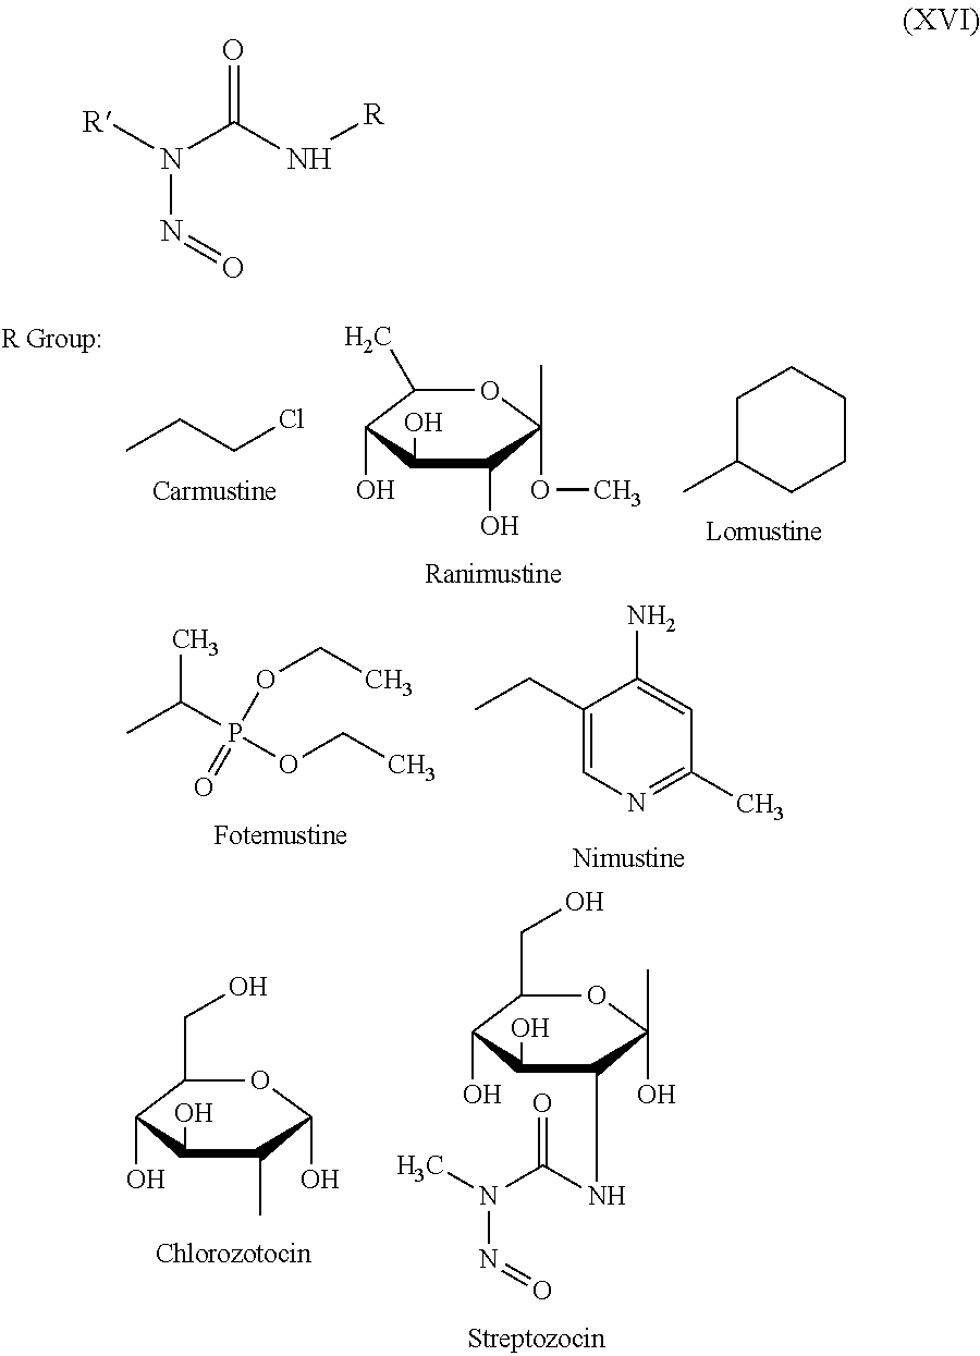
CCCCl.C1(C)C(O)C(O)C(O)C(C)(OC)O1.C1C(C)CCCC1.C1(CC)=CN=C(C)C=C1N.CC(P(OCC)(OCC)=O)C.C1(CO)C(O)C(O)C(NC(N(C)N=O)=O)C(C)(O)O1.C1(CO)C(O)C(O)C(C)C(O)O1.O=C(N[R])N([R])N=O
